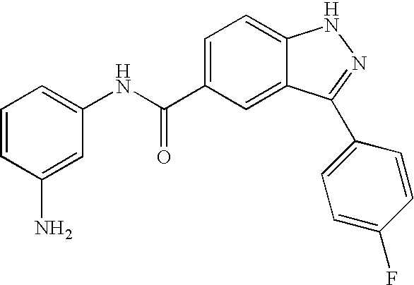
C1(C(NC2=CC=CC(N)=C2)=O)=CC=C2C(=C1)C(C1=CC=C(F)C=C1)=NN2
